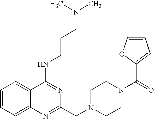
C1=CC=C2C(=C1)C(NCCCN(C)C)=NC(CN1CCN(C(C3=CC=CO3)=O)CC1)=N2
